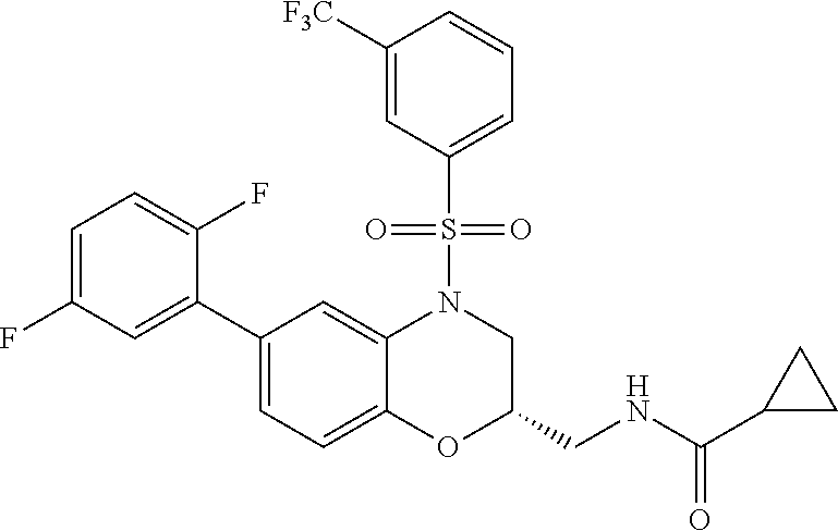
C1=C(F)C=C(C2=CC=C3C(=C2)N(S(C2=CC=CC([F3C])=C2)(=O)=O)CC(CNC(C2CC2)=O)O3)C(F)=C1
